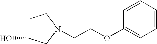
C1C(O)CN(CCOC2=CC=CC=C2)C1
